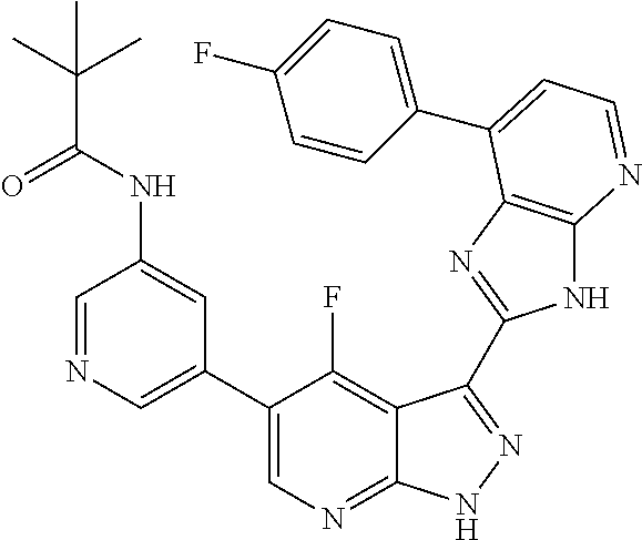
C1=NC=C(C2=CN=C3C(=C2F)C(C2=NC4=C(N2)N=CC=C4C2=CC=C(F)C=C2)=NN3)C=C1NC(C(C)(C)C)=O
